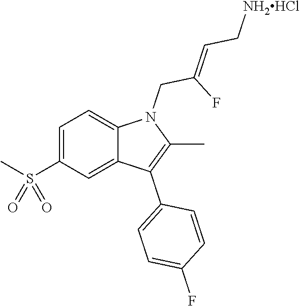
C1=C(S(C)(=O)=O)C=C2C(=C1)N(CC(F)=CC[NH2HCl])C(C)=C2C1=CC=C(F)C=C1
